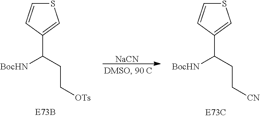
[NaCN].S1C=CC(C(CC[CN])[BocHN])=C1.S1C=CC(C(CC[OTs])[BocHN])=C1
